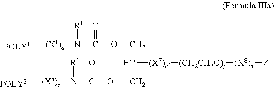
[POLY1][(X1)a]N([R1])C(=O)OCC([(X7)g][(CH2CH2O)j][(X8)h][Z])COC(N([R1])[(X5)c][POLY2])=O
